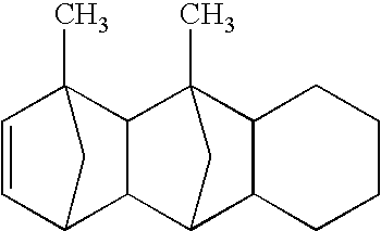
C1=CC2(C)CC1C1C3CC(C)(C21)C1C3CCCC1
